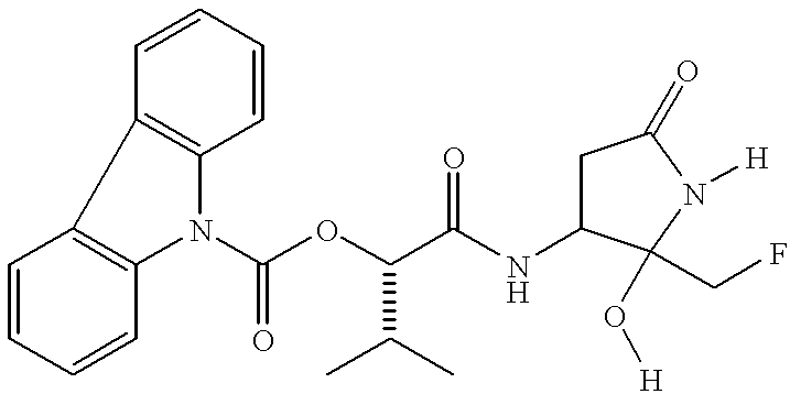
C1=CC=CC2=C1C1=C(N2C(OC(C(NC2CC(=O)N([H])C2(O[H])CF)=O)C(C)C)=O)C=CC=C1
